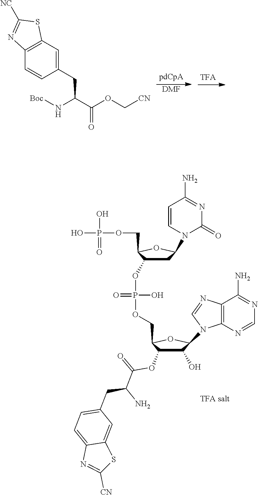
[DMF].C12=C(C=C(CC(C(OC[CN])=O)N[Boc])C=C1)SC([NC])=N2.OP(OCC1C(OP(OCC2C(OC(=O)C(N)CC3=CC=C4C(=C3)SC([CN])=N4)C(O)C(N3C4=C(C(N)=NC=N4)N=C3)O2)(=O)O)CC(N2C(=O)N=C(N)C=C2)O1)(O)=O
